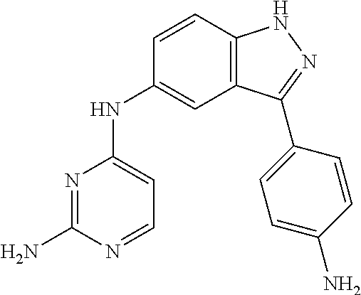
N1=C(N)N=CC=C1NC1=CC2=C(C=C1)NN=C2C1=CC=C(N)C=C1
